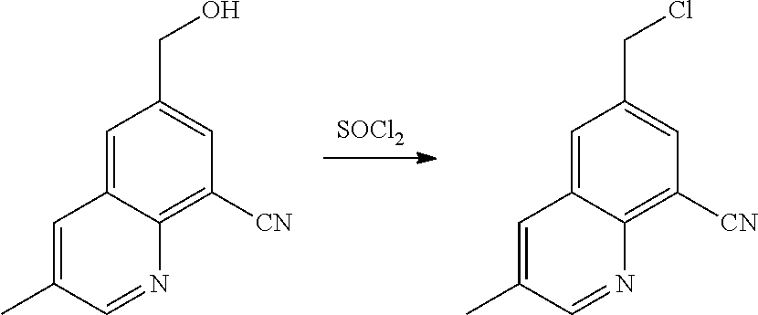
[SOCl2].C1=C2C(=C([CN])C=C1CO)N=CC(C)=C2.C1=C2C(=C([CN])C=C1CCl)N=CC(C)=C2
